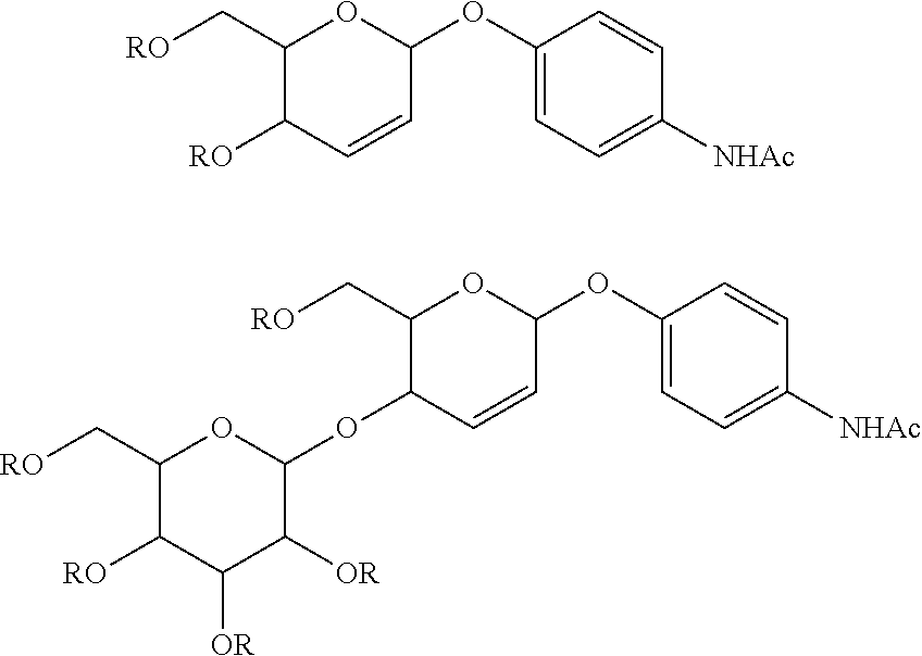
C1(C[RO])C([RO])C=CC(OC2=CC=C([NHAc])C=C2)O1.C1(C[RO])C(OC2OC(C[RO])C([RO])C([OR])C2[OR])C=CC(OC2=CC=C([NHAc])C=C2)O1
